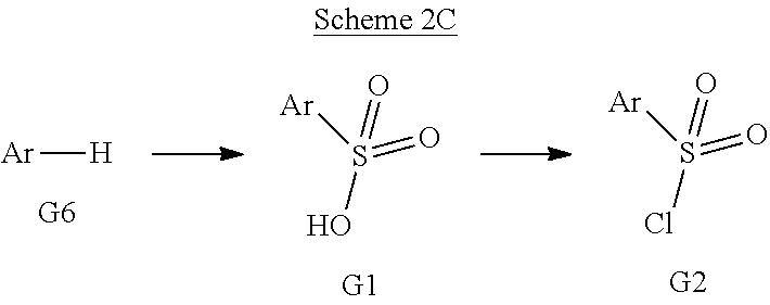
[Ar][H].[Ar]S(=O)(Cl)=O.[Ar]S(=O)(O)=O
